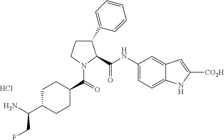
C1C(C(N)CF)CCC(C(N2C(C(NC3=CC=C4C(=C3)C=C([CO2H])N4)=O)C(C3=CC=CC=C3)CC2)=O)C1.Cl
